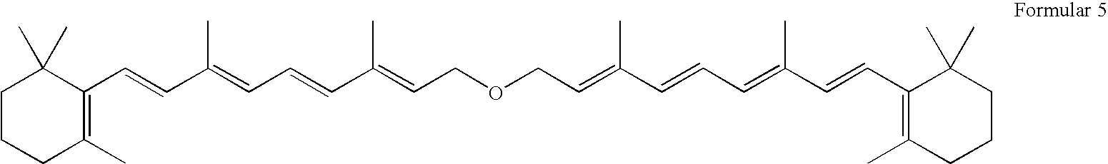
C1C(C)=C(C=CC(=CC=CC(=CCOCC=C(C=CC=C(C=CC2=C(C)CCCC2(C)C)C)C)C)C)C(C)(C)CC1
